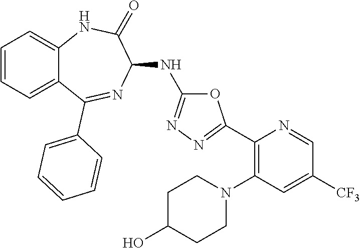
C1=CC=C2C(=C1)NC(=O)C(NC1=NN=C(C3=C(N4CCC(O)CC4)C=C([CF3])C=N3)O1)N=C2C1=CC=CC=C1
